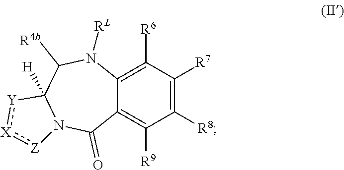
C1([R7])=C([R8])C([R9])=C2C(=C1[R6])N([RL])C([R4b])C1([H])N(C2=O)[Z]:[X]:[Y]1
